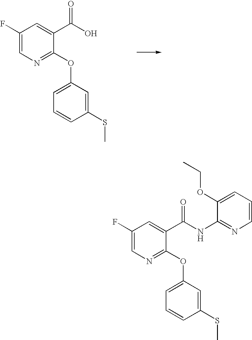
C1(F)=CN=C(OC2=CC=CC(SC)=C2)C(C(O)=O)=C1.C1(F)=CN=C(OC2=CC=CC(SC)=C2)C(C(NC2=NC=CC=C2OCC)=O)=C1
